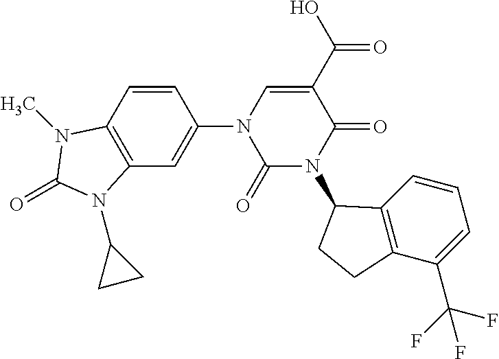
C1=CC2=C(C=C1N1C(=O)N(C3C4=C(C(C(F)(F)F)=CC=C4)CC3)C(=O)C(C(O)=O)=C1)N(C1CC1)C(=O)N2C
